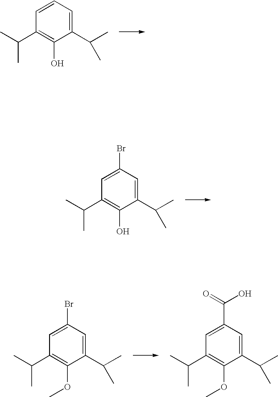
C1(C(C)C)=CC=CC(C(C)C)=C1O.C1(C(C)C)=CC(Br)=CC(C(C)C)=C1O.C1(C(C)C)=CC(Br)=CC(C(C)C)=C1OC.C1(C(C)C)=CC(C(O)=O)=CC(C(C)C)=C1OC
